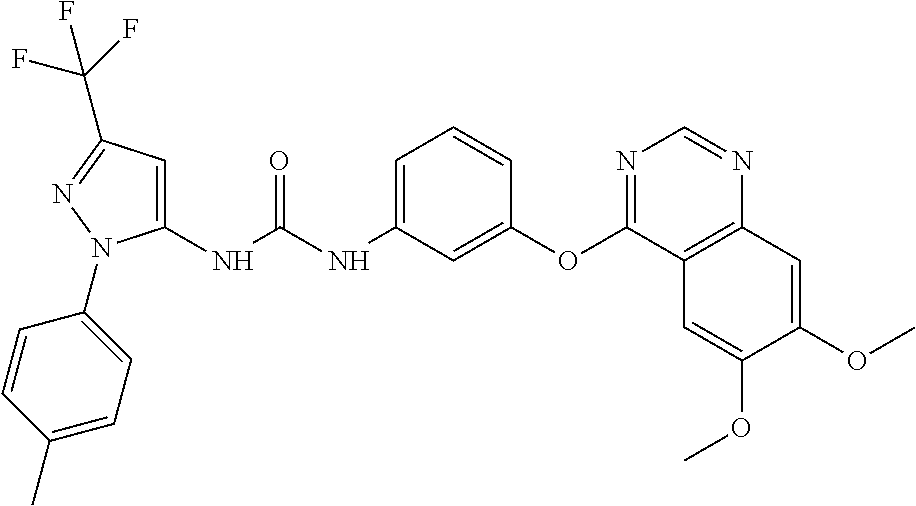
N(C(NC1=CC=CC(OC2=NC=NC3=C2C=C(OC)C(OC)=C3)=C1)=O)C1=CC(C(F)(F)F)=NN1C1=CC=C(C)C=C1
